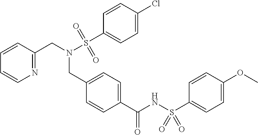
N1=C(CN(S(C2=CC=C(Cl)C=C2)(=O)=O)CC2=CC=C(C(NS(C3=CC=C(OC)C=C3)(=O)=O)=O)C=C2)C=CC=C1
